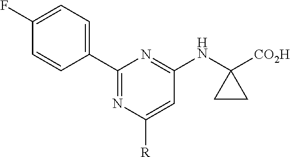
C1(C2=CC=C(F)C=C2)=NC([R])=CC(NC2([CO2H])CC2)=N1
